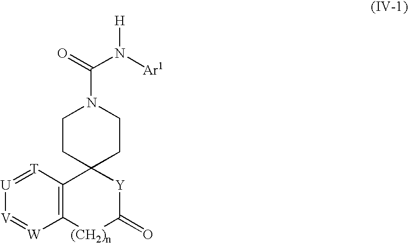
[T]1=[U][V]=[W]C2=C1C1(CCN(C(N([Ar1])[H])=O)CC1)[Y]C(=O)[(CH2)n]2
